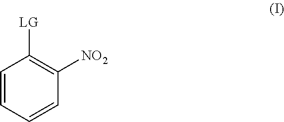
C1=CC=CC([NO2])=C1[LG]
